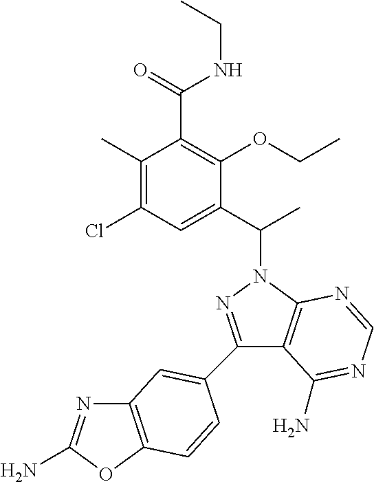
C1(C2=CC3=C(OC(N)=N3)C=C2)=NN(C(C2=CC(Cl)=C(C)C(C(=O)NCC)=C2OCC)C)C2=C1C(N)=NC=N2
